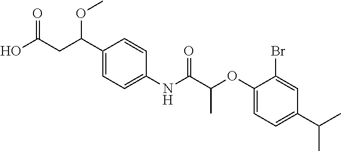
C1(C(CC(O)=O)OC)=CC=C(NC(C(OC2=CC=C(C(C)C)C=C2Br)C)=O)C=C1
